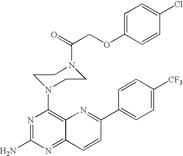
N1=C(N)N=C2C(=C1N1CCN(C(=O)COC3=CC=C(Cl)C=C3)CC1)N=C(C1=CC=C([CF3])C=C1)C=C2
